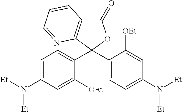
C1=C(N([Et])[Et])C=C([OEt])C(C2(C3=CC=C(N([Et])[Et])C=C3[OEt])OC(=O)C3=C2N=CC=C3)=C1
